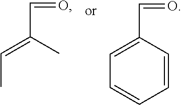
C(=O)C1=CC=CC=C1.C(=O)C(=CC)C
